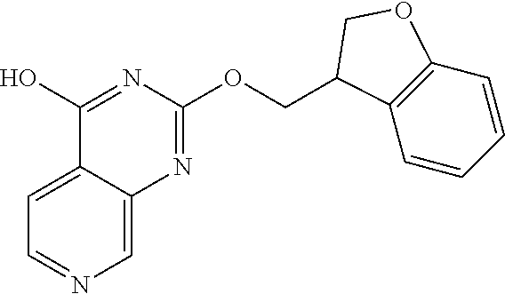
C1=C2C(=CC=N1)C(O)=NC(OCC1C3=C(C=CC=C3)OC1)=N2
